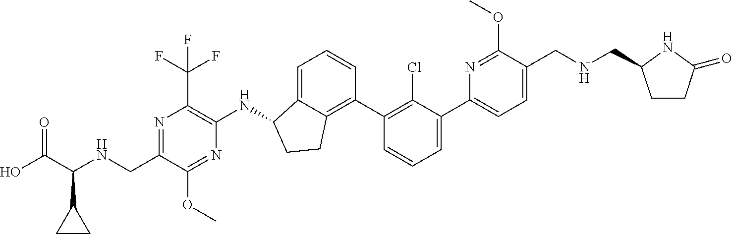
C1(CNC(C(O)=O)C2CC2)=NC(C(F)(F)F)=C(NC2C3=CC=CC(C4=C(Cl)C(C5=CC=C(CNCC6CCC(=O)N6)C(OC)=N5)=CC=C4)=C3CC2)N=C1OC
